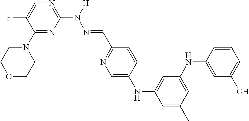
C1(N2CCOCC2)=NC(N([H])N=CC2=NC=C(NC3=CC(NC4=CC(O)=CC=C4)=CC(C)=C3)C=C2)=NC=C1F
